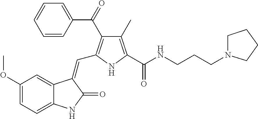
C1(OC)=CC=C2C(=C1)C(=CC1=C(C(=O)C3=CC=CC=C3)C(C)=C(C(NCCCN3CCCC3)=O)N1)C(=O)N2
